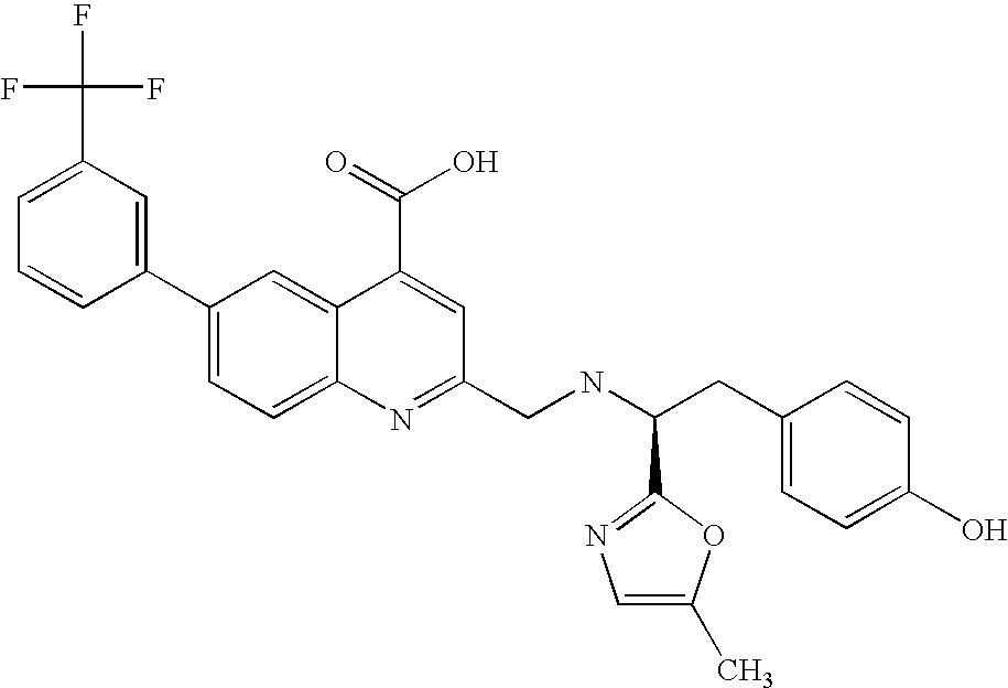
C1(C(F)(F)F)=CC=CC(C2=CC=C3C(=C2)C(C(O)=O)=CC(CNC(CC2=CC=C(O)C=C2)C2=NC=C(C)O2)=N3)=C1
